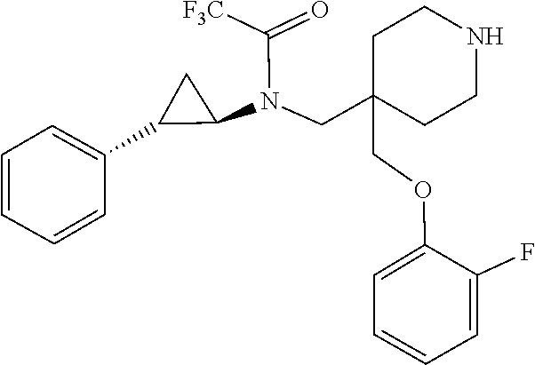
C(OC1=CC=CC=C1F)C1(CN(C2C(C3=CC=CC=C3)C2)C(=O)[F3C])CCNCC1
